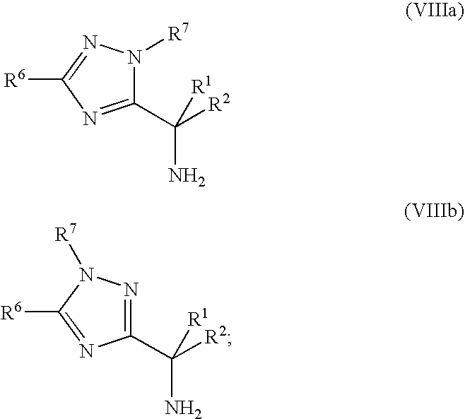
C1(C([R2])(N)[R1])=NC([R6])=NN1[R7].C1(C([R2])(N)[R1])=NN([R7])C([R6])=N1
